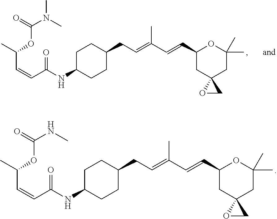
O=C(N(C)C)OC(C=CC(NC1CCC(CC=C(C=CC2CC3(CC(C)(C)O2)OC3)C)CC1)=O)C.O=C(NC)OC(C=CC(NC1CCC(CC=C(C=CC2CC3(CC(C)(C)O2)OC3)C)CC1)=O)C
